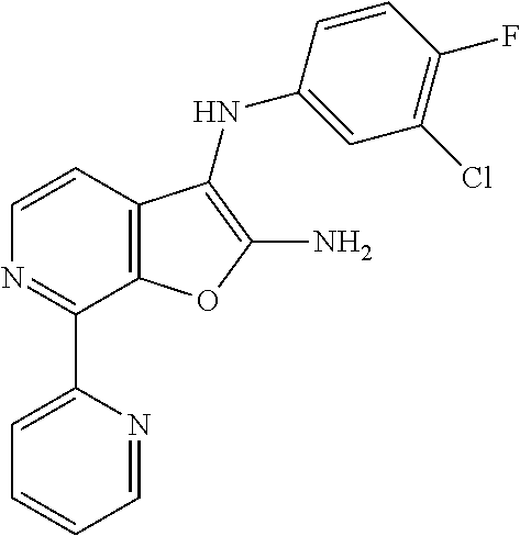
C1(C2=CC=CC=N2)=NC=CC2=C1OC(N)=C2NC1=CC(Cl)=C(F)C=C1
